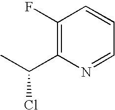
C1(F)=C(C(C)Cl)N=CC=C1
